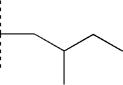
CC(C)CC(C)CC
